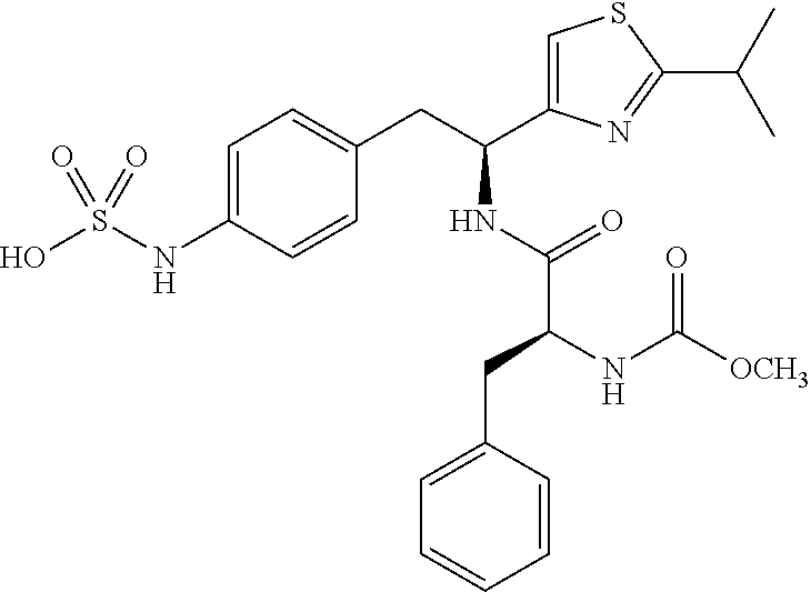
C1=C(NS(O)(=O)=O)C=CC(CC(C2=CSC(C(C)C)=N2)NC(=O)C(CC2=CC=CC=C2)NC([OCH3])=O)=C1
